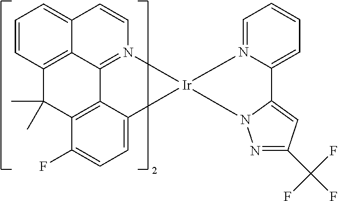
C12=CC=CC3=C1C1=N(C=C2)[Ir]2(C4=CC=C(F)C(=C14)C3(C)C)N1=CC=CC=C1C1=CC(C(F)(F)F)=NN12
